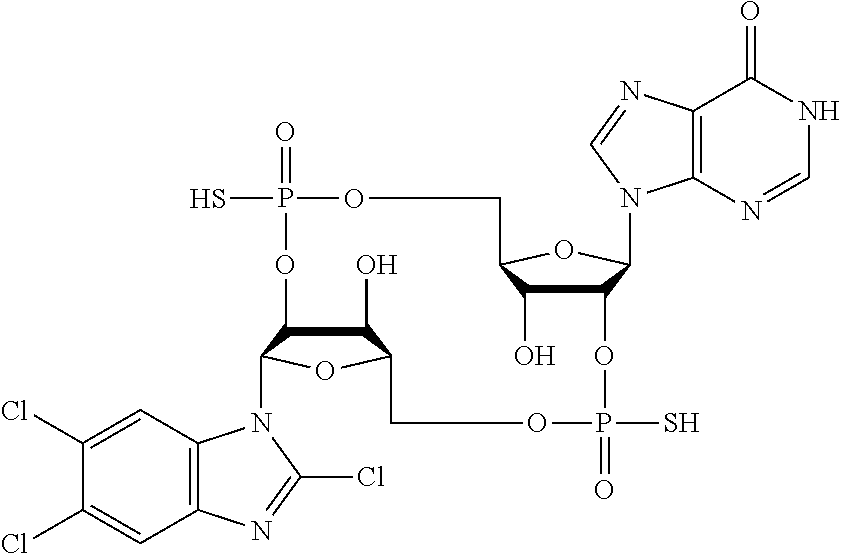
C1(O)C2C(N3C4=C(C=C(Cl)C(Cl)=C4)N=C3Cl)OC1COP(=O)(S)OC1C(O)C(OC1N1C3=C(C(=O)NC=N3)N=C1)COP(=O)(S)O2
